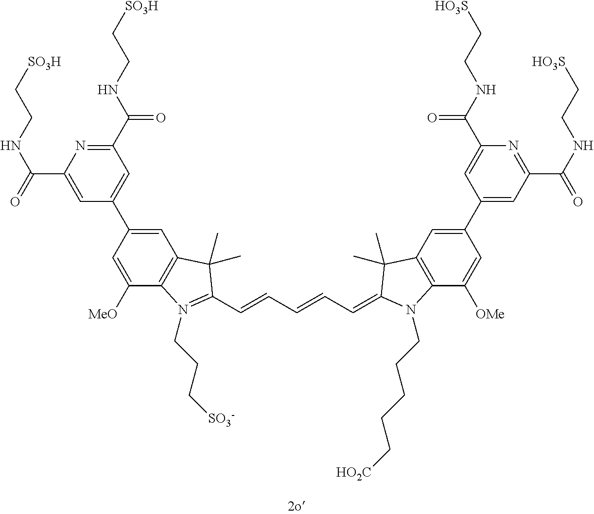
C1(C(NCC[SO3H])=O)=NC(C(=O)NCC[SO3H])=CC(C2=CC3=C(C([MeO])=C2)N(CCC[SO3-])=C(C=CC=CC=C2N(CCCCC[HO2C])C4=C(C=C(C5=CC(C(=O)NCC[HO3S])=NC(C(NCC[HO3S])=O)=C5)C=C4[OMe])C2(C)C)C3(C)C)=C1
